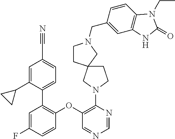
C1(OC2=C(C3=CC=C(C#N)C=C3C3CC3)C=C(F)C=C2)=C(N2CC3(CCN(CC4=CC5=C(C=C4)N(CC)C(=O)N5)C3)CC2)N=CN=C1
